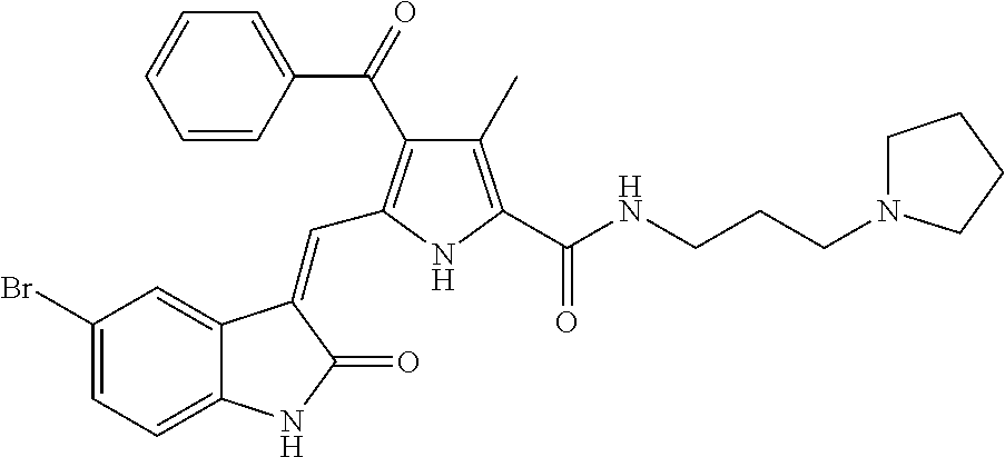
C1(Br)=CC=C2C(=C1)C(=CC1=C(C(=O)C3=CC=CC=C3)C(C)=C(C(NCCCN3CCCC3)=O)N1)C(=O)N2
